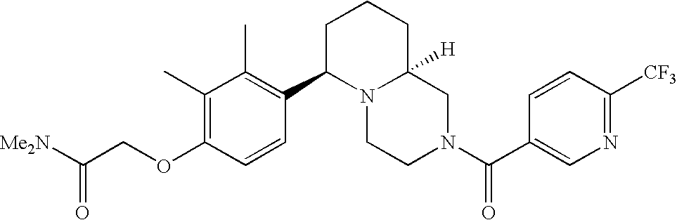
C(OC1=C(C)C(C)=C(C2N3C([H])(CN(C(=O)C4=CN=C([CF3])C=C4)CC3)CCC2)C=C1)C([Me2N])=O
